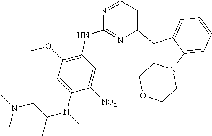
C1(C2=CC=NC(NC3=C(OC)C=C(N(C)C(CN(C)C)C)C([NO2])=C3)=N2)=C2N(C3=CC=CC=C13)CCOC2
